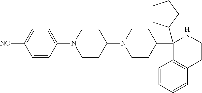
C1=CC(N2CCC(N3CCC(C4(C5CCCC5)C5=C(CCN4)C=CC=C5)CC3)CC2)=CC=C1[NC]
